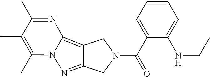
C1=CC=C(C(=O)N2CC3=NN4C(=C3C2)N=C(C)C(C)=C4C)C(NCC)=C1
